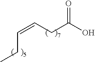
O=C(O)CC=CCC
